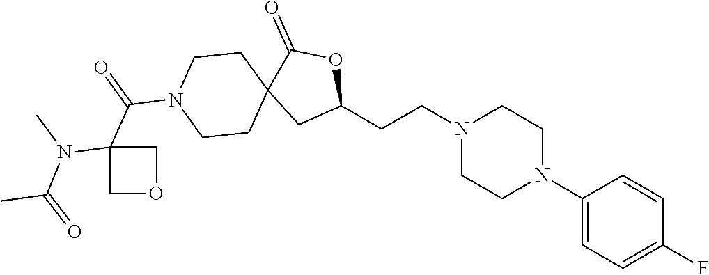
C1(N2CCN(CCC3OC(=O)C4(C3)CCN(C(C3(N(C(C)=O)C)COC3)=O)CC4)CC2)=CC=C(F)C=C1
